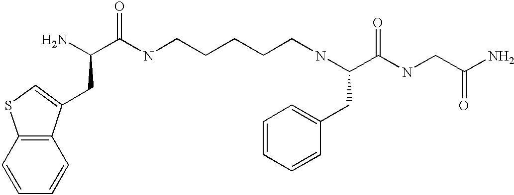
NC(C(NCCCCCNC(CC1=CC=CC=C1)C(=O)NCC(N)=O)=O)CC1=CSC2=C1C=CC=C2
